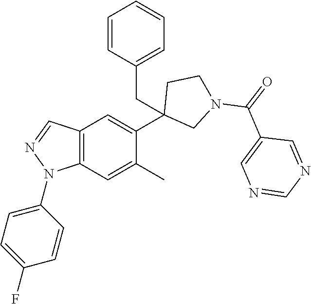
C12=C(C=C(C)C(C3(CC4=CC=CC=C4)CN(C(=O)C4=CN=CN=C4)CC3)=C1)N(C1=CC=C(F)C=C1)N=C2
